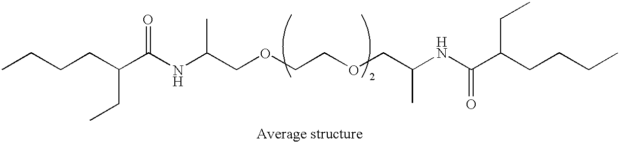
CCCCC(C(NC(COCCOCC(NC(C(CCCC)CC)=O)C)C)=O)CC
